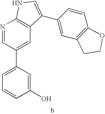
C1(O)=CC(C2=CC3=C(N=C2)NC=C3C2=CC3=C(C=C2)OCC3)=CC=C1
